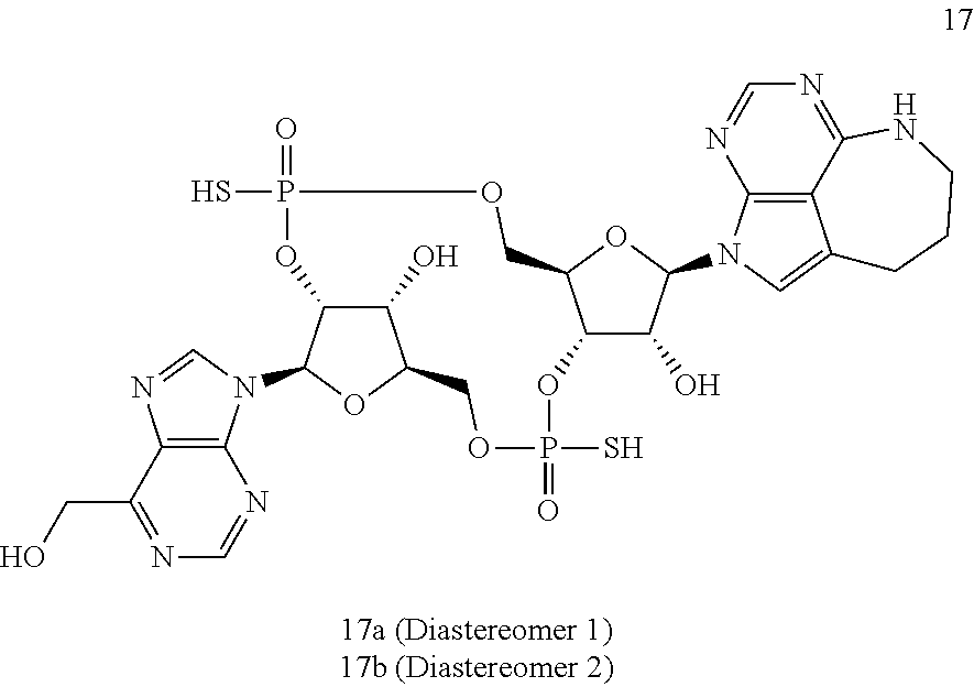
C12=C3C(=NC=N1)NCCCC3=CN2C1C(O)C2C(O1)COP(S)(=O)OC1C(O)C(OC1N1C3=C(C(CO)=NC=N3)N=C1)COP(=O)(S)O2
